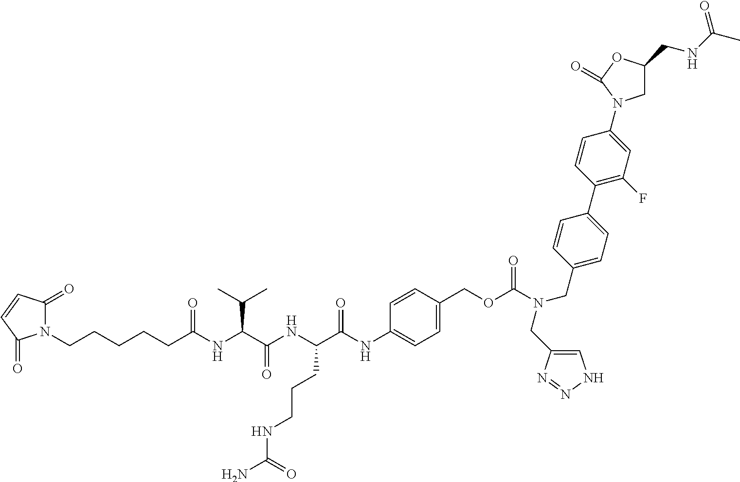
N1(CCCCCC(NC(C(NC(C(NC2=CC=C(COC(N(CC3=CNN=N3)CC3=CC=C(C4=C(F)C=C(N5CC(CNC(C)=O)OC5=O)C=C4)C=C3)=O)C=C2)=O)CCCNC(N)=O)=O)C(C)C)=O)C(=O)C=CC1=O
